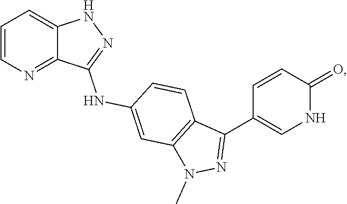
C1=CN=C2C(=C1)NN=C2NC1=CC2=C(C=C1)C(C1=CNC(=O)C=C1)=NN2C
